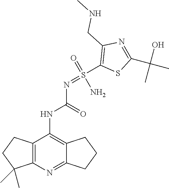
O=S(N)(=NC(NC1=C2C(=NC3=C1CCC3(C)C)CCC2)=O)C1=C(CNC)N=C(C(C)(O)C)S1
